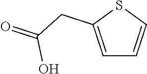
C1=C(CC(=O)O)SC=C1
